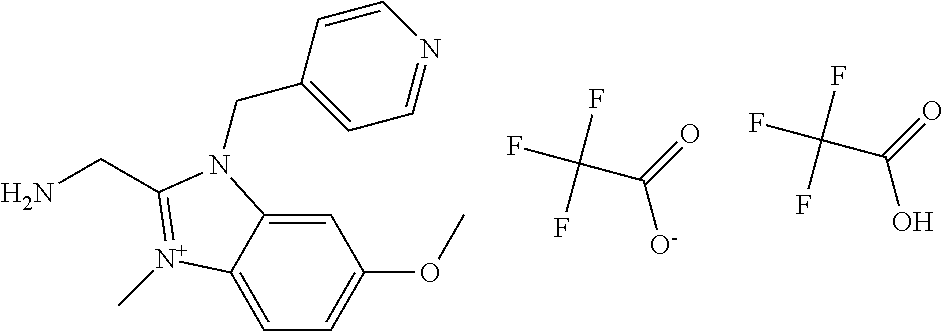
C1=C2C(=CC(OC)=C1)N(CC1=CC=NC=C1)C(CN)=[N+]2C.C([O-])(=O)C(F)(F)F.C(O)(=O)C(F)(F)F
